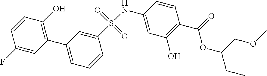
C1(C2=C(O)C=CC(F)=C2)=CC=CC(S(NC2=CC(O)=C(C(=O)OC(COC)CC)C=C2)(=O)=O)=C1
